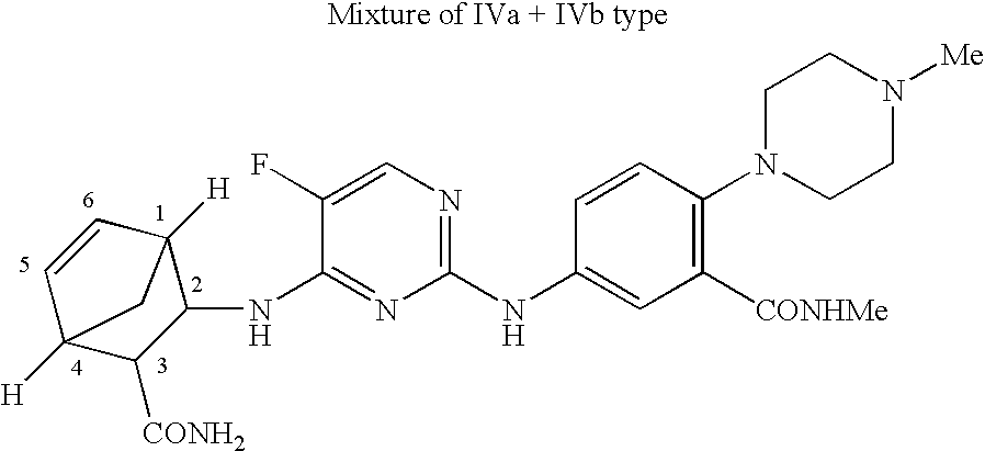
C1(NC2=CC([CONHMe])=C(N3CCN([Me])CC3)C=C2)=NC=C(F)C(NC2C3([H])C=CC([H])(C2[CONH2])C3)=N1
